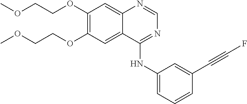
C1(OCCOC)=C(OCCOC)C=C2C(=C1)N=CN=C2NC1=CC=CC(C#CF)=C1
